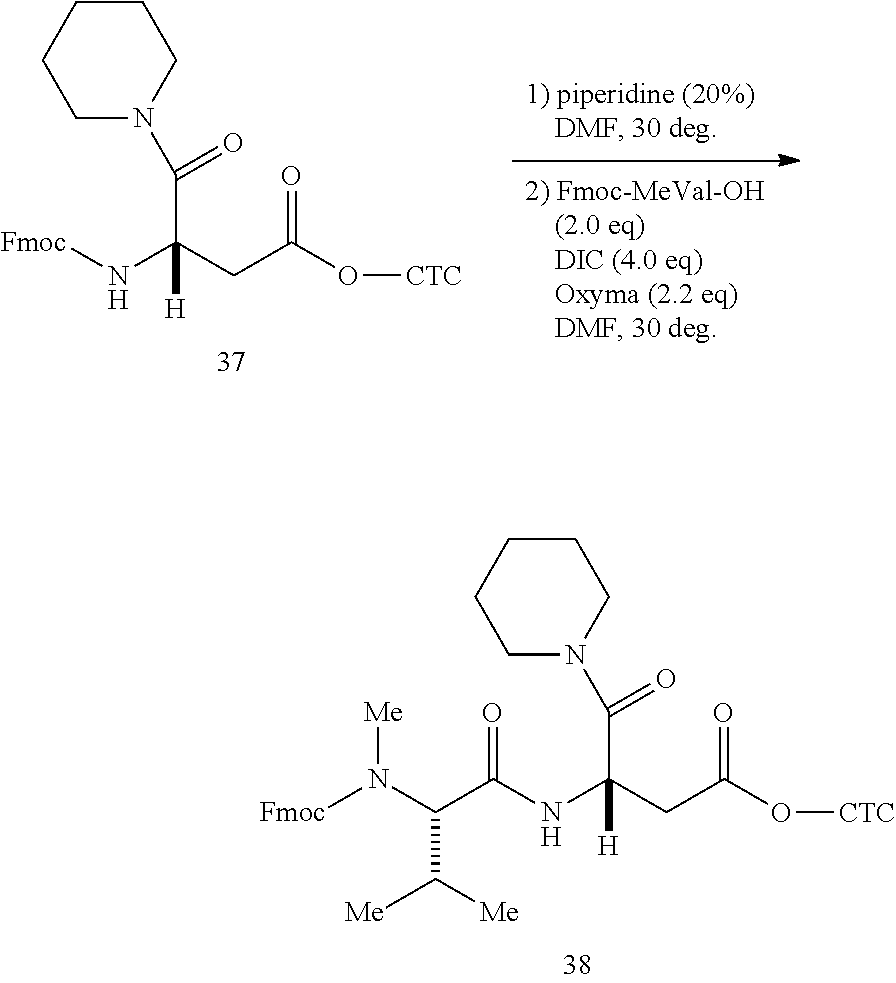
C(NC(CC(O[CTC])=O)(C(N1CCCCC1)=O)[H])(=O)C(C([Me])[Me])N([Me])[Fmoc].[Fmoc]NC(CC(O[CTC])=O)(C(N1CCCCC1)=O)[H]
